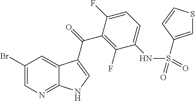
C1(Br)=CN=C2C(=C1)C(C(=O)C1=C(F)C(NS(=O)(=O)C3=CSC=C3)=CC=C1F)=CN2
